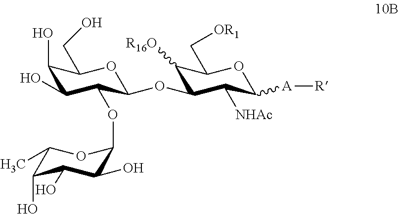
C1(O)C(O)C(OC2C(O)C(O)C(O)C(C)O2)C(OC2C([R16O])C(C[OR1])OC([A][R])C2[NHAc])OC1CO
